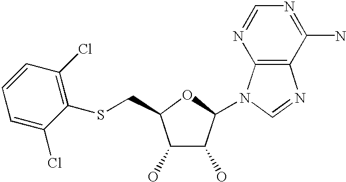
C1(O)C(O)C(N2C3=C(N=C2)C(N)=NC=N3)OC1CSC1=C(Cl)C=CC=C1Cl
